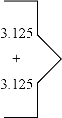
[3.125].[3.125].CCCCCCC
